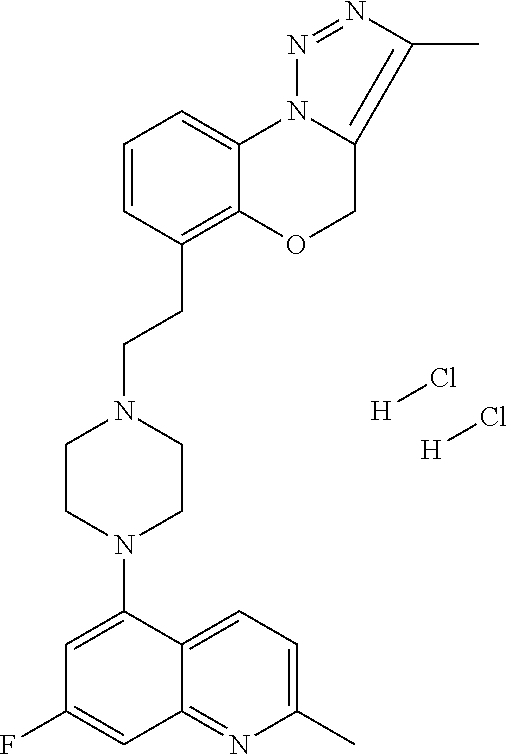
C1=C(N2CCN(CCC3=C4C(=CC=C3)N3C(=C(C)N=N3)CO4)CC2)C2=CC=C(C)N=C2C=C1F.[H]Cl.[H]Cl
